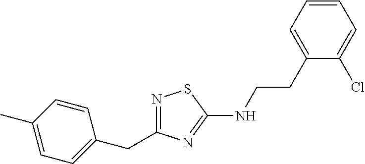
N1=C(CC2=CC=C(C)C=C2)N=C(NCCC2=CC=CC=C2Cl)S1
